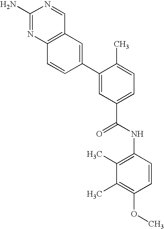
C12=C(N=C(N)N=C1)C=CC(C1=CC(C(=O)NC3=C(C)C(C)=C(OC)C=C3)=CC=C1C)=C2
